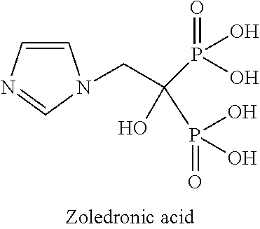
C1=CN=CN1CC(P(=O)(O)O)(O)P(=O)(O)O
